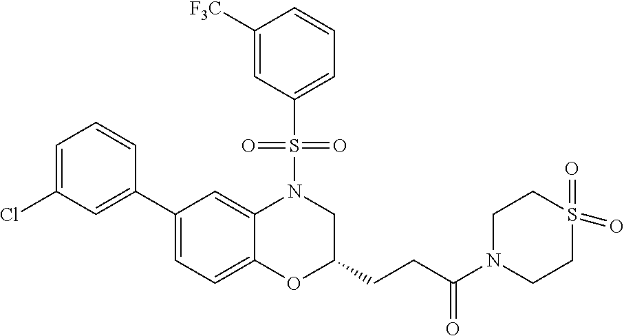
C1=C(Cl)C=C(C2=CC=C3C(=C2)N(S(C2=CC=CC([F3C])=C2)(=O)=O)CC(CCC(N2CCS(=O)(=O)CC2)=O)O3)C=C1
